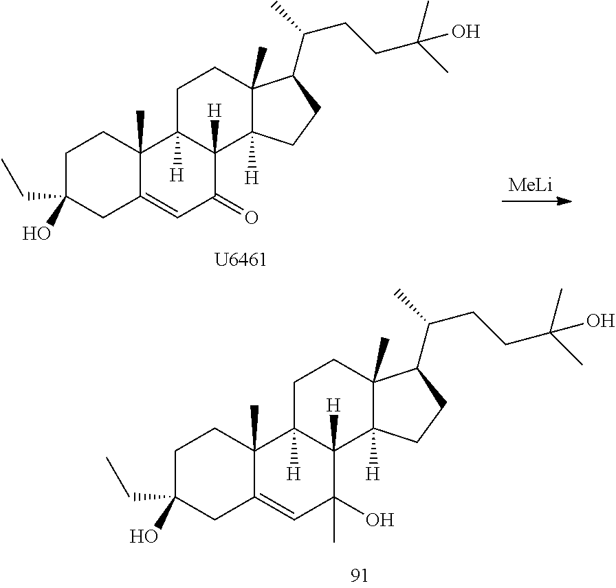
C1C(CC)(O)CC2=CC(=O)C3([H])C([H])(C2(C)C1)CCC1(C)C3([H])CCC1C(C)CCC(C)(C)O.[MeLi].C1C(CC)(O)CC2=CC(O)(C)C3([H])C([H])(C2(C)C1)CCC1(C)C3([H])CCC1C(C)CCC(C)(C)O
